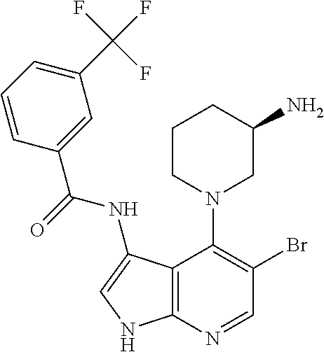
C12=C(N=CC(Br)=C1N1CC(N)CCC1)NC=C2NC(C1=CC(C(F)(F)F)=CC=C1)=O
